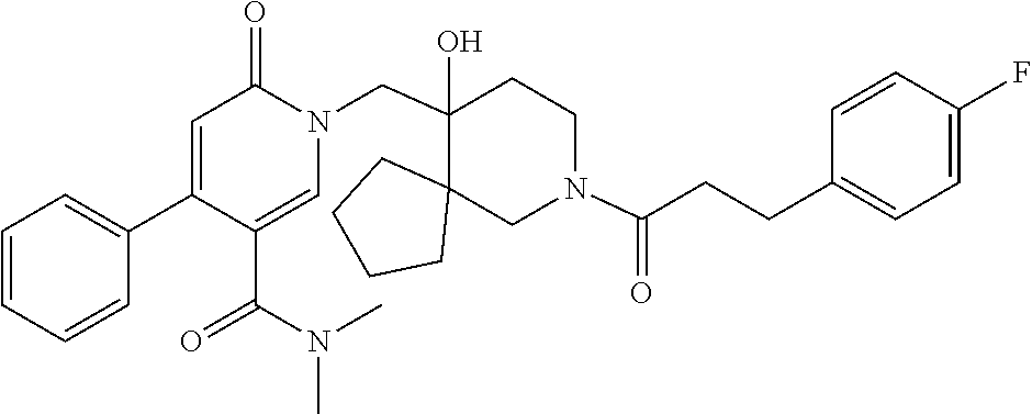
C1(C2=CC=CC=C2)=CC(=O)N(CC2(O)C3(CCCC3)CN(C(CCC3=CC=C(F)C=C3)=O)CC2)C=C1C(N(C)C)=O
